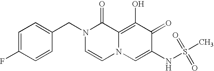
C1=C(F)C=CC(CN2C=CN3C(=C(O)C(=O)C(NS(C)(=O)=O)=C3)C2=O)=C1
